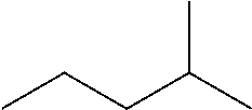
CC(CCC)C
